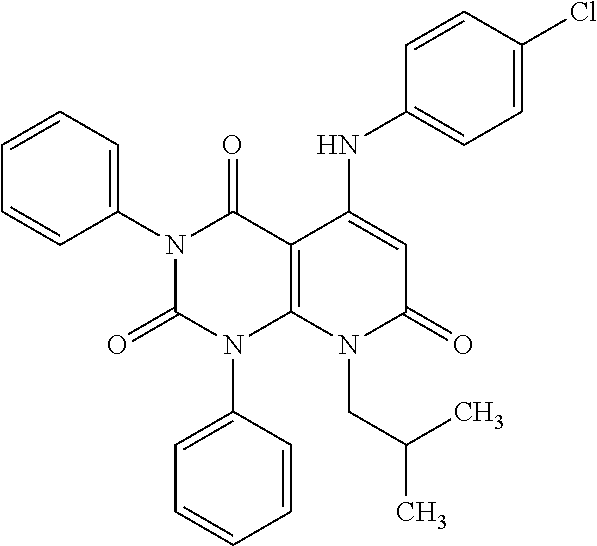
C1(N2C(=O)N(C3=CC=CC=C3)C3=C(C2=O)C(NC2=CC=C(Cl)C=C2)=CC(=O)N3CC(C)C)=CC=CC=C1
